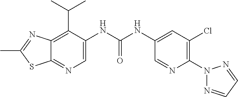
C12=C(C(C)C)C(NC(NC3=CC(Cl)=C(N4N=CC=N4)N=C3)=O)=CN=C1SC(C)=N2
